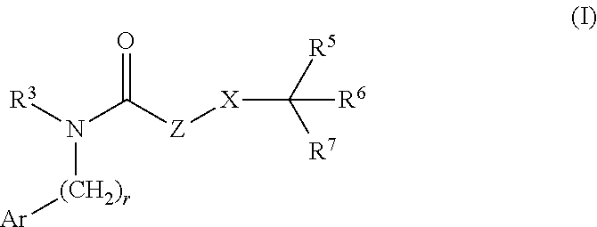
[R3]N(C([Z][X]C([R5])([R7])[R6])=O)[(CH2)r][Ar]
